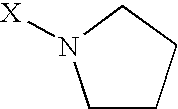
C1CCCN1[X]
